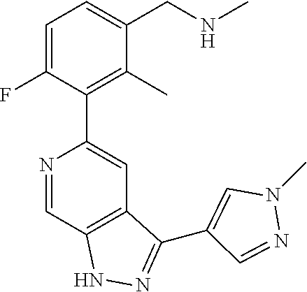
N1=CC2=C(C=C1C1=C(C)C(CNC)=CC=C1F)C(C1=CN(C)N=C1)=NN2
